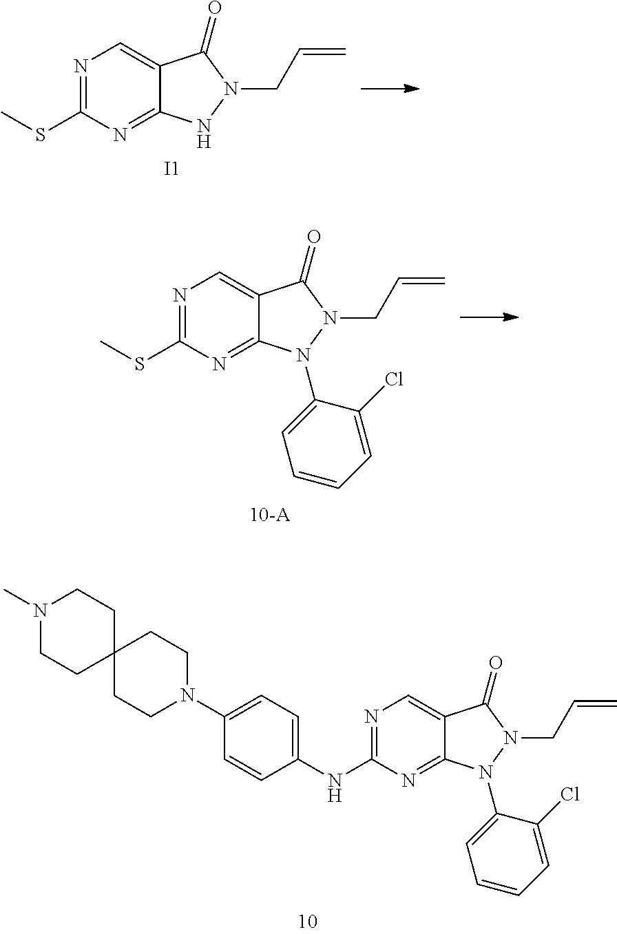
CSC1=NC=C2C(=N1)NN(CC=C)C2=O.[I1].CSC1=NC=C2C(=N1)N(C1=CC=CC=C1Cl)N(CC=C)C2=O.C12(CCN(C)CC1)CCN(C1=CC=C(NC3=NC=C4C(=N3)N(C3=CC=CC=C3Cl)N(CC=C)C4=O)C=C1)CC2
